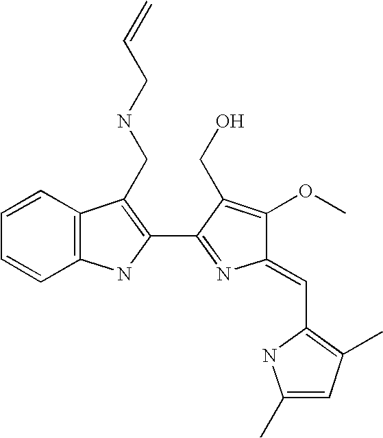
C1=CC2=C(C=C1)NC(C1=NC(=CC3=C(C)C=C(C)N3)C(OC)=C1CO)=C2CNCC=C
